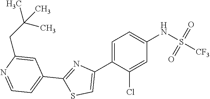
C1=C(C2=CSC(C3=CC=NC(CC(C)(C)C)=C3)=N2)C(Cl)=CC(NS(=O)(=O)[CF3])=C1
